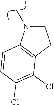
C1CC2=C(C=CC(Cl)=C2Cl)N1C
